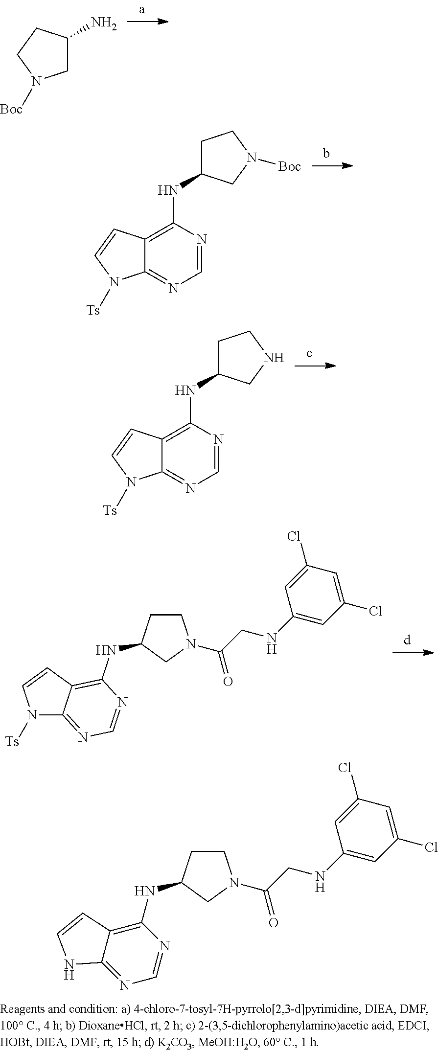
C1C(N)CCN1[Boc].C12=C(NC3CCN([Boc])C3)N=CN=C1N([Ts])C=C2.C12=C(NC3CCNC3)N=CN=C1N([Ts])C=C2.N1([Ts])C2=NC=NC(NC3CCN(C(CNC4=CC(Cl)=CC(Cl)=C4)=O)C3)=C2C=C1.C12=C(NC3CCN(C(CNC4=CC(Cl)=CC(Cl)=C4)=O)C3)N=CN=C1NC=C2
